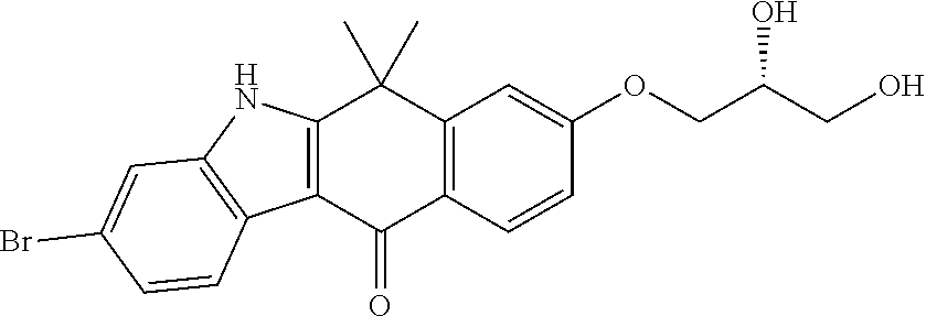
C12=C(C(=O)C3=C(C1(C)C)C=C(OCC(O)CO)C=C3)C1=C(N2)C=C(Br)C=C1
